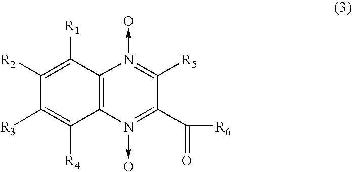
C12=C(N(->O)=C(C([R6])=O)C([R5])=N1->O)C([R4])=C([R3])C([R2])=C2[R1]
